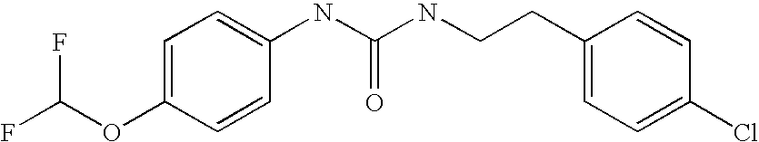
FC(OC1=CC=C(NC(NCCC2=CC=C(Cl)C=C2)=O)C=C1)F
